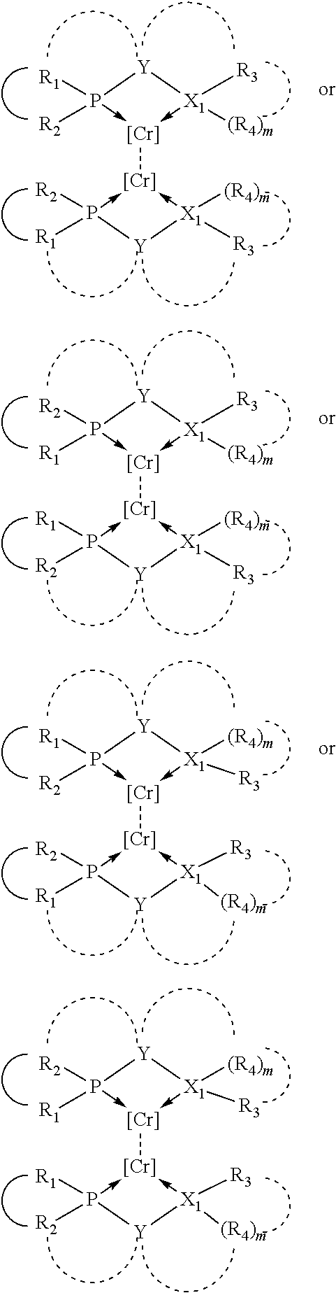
[Y]1P([R2])([R1])->[Cr]([Cr]2-P([R2])([R1])[Y][X1]->2([(R4)m])[R3])-[X1]1([(R4)m])[R3].[Y]1P([R1])([R2])->[Cr]([Cr]2-P([R1])([R2])[Y][X1]->2([R3])[(R4)m])-[X1]1([R3])[(R4)m].[Y]1P([R2])([R1])->[Cr]([Cr]2-P([R2])([R1])[Y][X1]->2([R3])[(R4)m])-[X1]1([R3])[(R4)m].[Y]1P([R1])([R2])->[Cr]([Cr]2-P([R1])([R2])[Y][X1]->2([(R4)m])[R3])-[X1]1([(R4)m])[R3]
